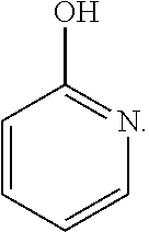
C1=CC=CN=C1O
